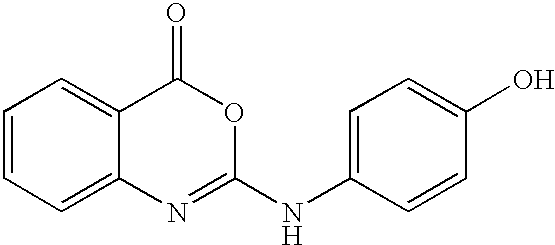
C1=CC=C2C(=C1)C(=O)OC(NC1=CC=C(O)C=C1)=N2
